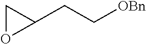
C1(CC[OBn])CO1
